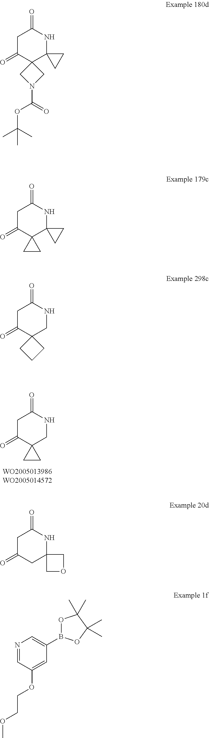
C1C(=O)C2(CNC1=O)CC2.C1C(=O)C2(C3(NC1=O)CC3)CN(C(=O)OC(C)(C)C)C2.C1C(=O)C2(C3(NC1=O)CC3)CC2.C1C(=O)C2(CNC1=O)CCC2.C1C(=O)CC2(NC1=O)COC2.N1=CC(OCCOC)=CC(B2OC(C)(C)C(C)(C)O2)=C1
